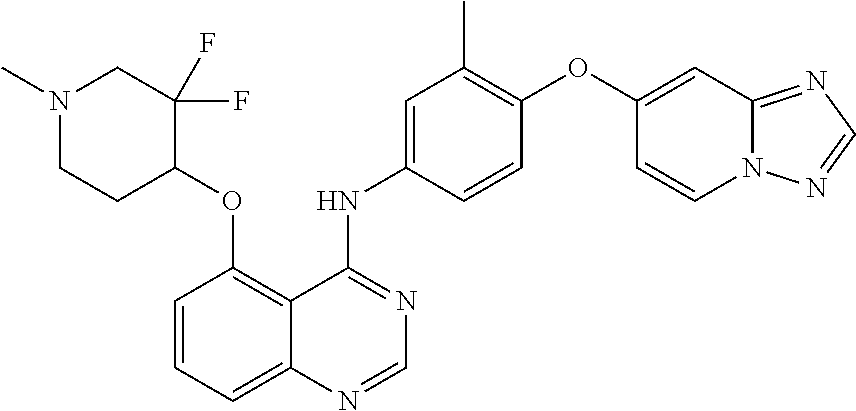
N1(C)CCC(OC2=C3C(=CC=C2)N=CN=C3NC2=CC(C)=C(OC3=CC4=NC=NN4C=C3)C=C2)C(F)(F)C1
